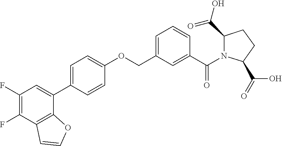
C1(F)=C(F)C2=C(C(C3=CC=C(OCC4=CC=CC(C(N5C(C(O)=O)CCC5C(=O)O)=O)=C4)C=C3)=C1)OC=C2
